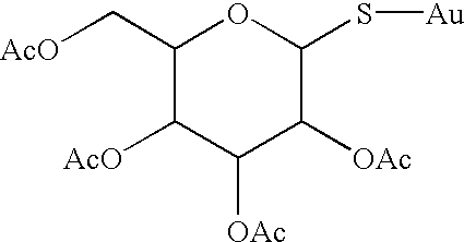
C1(C[AcO])C([AcO])C([OAc])C([OAc])C(S[Au])O1
